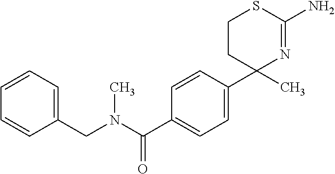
C1=CC=CC(CN(C(C2=CC=C(C3(C)N=C(N)SCC3)C=C2)=O)C)=C1
